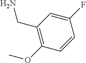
C1(F)=CC(CN)=C(OC)C=C1
